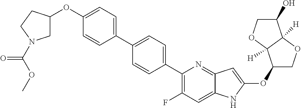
C1(OC2=CC3=NC(C4=CC=C(C5=CC=C(OC6CN(C(OC)=O)CC6)C=C5)C=C4)=C(F)C=C3N2)COC2([H])C1([H])OCC2O
